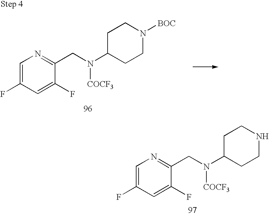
C1=C(F)C=C(F)C(CN(C2CCN([BOC])CC2)[COCF3])=N1.C1=C(F)C=C(F)C(CN(C2CCNCC2)[COCF3])=N1
